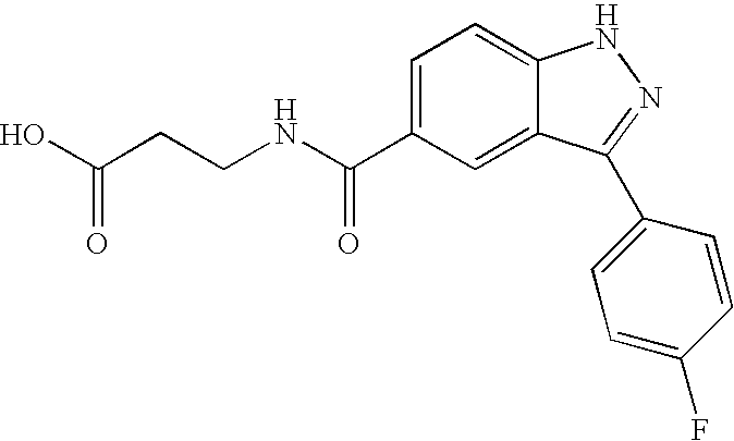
C1(C(NCCC(=O)O)=O)=CC=C2C(=C1)C(C1=CC=C(F)C=C1)=NN2
